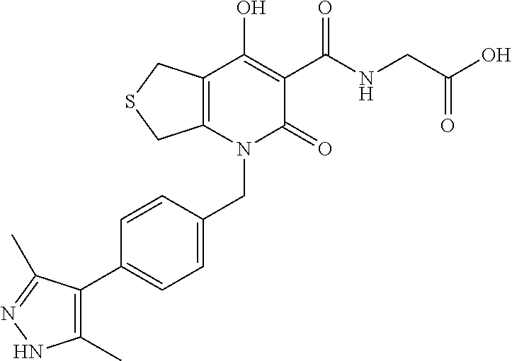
C(N1C(=O)C(C(NCC(O)=O)=O)=C(O)C2=C1CSC2)C1=CC=C(C2=C(C)NN=C2C)C=C1
